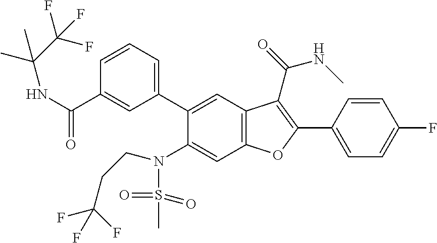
C1=CC=C(C2=CC3=C(C=C2N(S(C)(=O)=O)CCC(F)(F)F)OC(C2=CC=C(F)C=C2)=C3C(NC)=O)C=C1C(NC(C(F)(F)F)(C)C)=O
